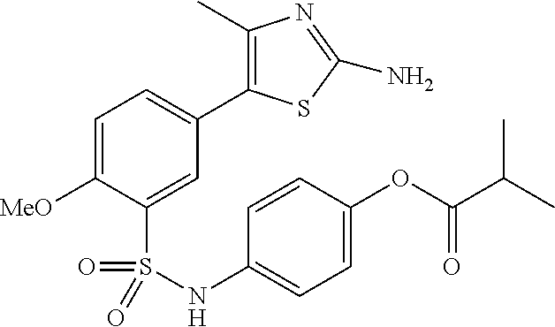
C1=C([MeO])C(S(=O)(=O)NC2=CC=C(OC(C(C)C)=O)C=C2)=CC(C2=C(C)N=C(N)S2)=C1
